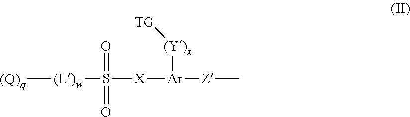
[(Q)q][(L)w]S([X][Ar]([Z]C)[(Y)x][TG])(=O)=O
